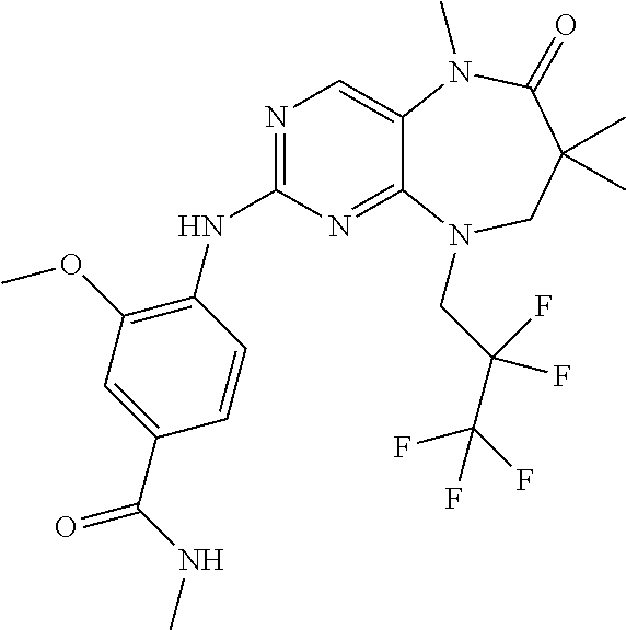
N1=C(NC2=C(OC)C=C(C(=O)NC)C=C2)N=C2C(=C1)N(C)C(=O)C(C)(C)CN2CC(C(F)(F)F)(F)F
